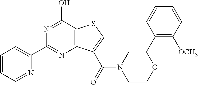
N1=C(O)C2=C(N=C1C1=CC=CC=N1)C(C(=O)N1CCOC(C3=C([OCH3])C=CC=C3)C1)=CS2
